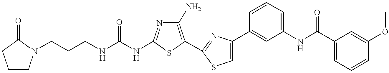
C(NC1=NC(N)=C(C2=NC(C3=CC(NC(C4=CC=CC(OC)=C4)=O)=CC=C3)=CS2)S1)(NCCCN1CCCC1=O)=O
